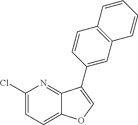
C1(Cl)=CC=C2C(=N1)C(C1=CC3=C(C=C1)C=CC=C3)=CO2
